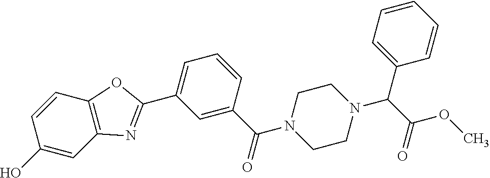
C1=C(C(=O)N2CCN(C(C(OC)=O)C3=CC=CC=C3)CC2)C=CC=C1C1=NC2=C(O1)C=CC(O)=C2
